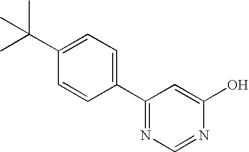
C1=CC(C2=NC=NC(O)=C2)=CC=C1C(C)(C)C
